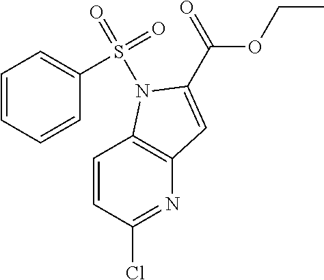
C1=CC(Cl)=NC2=C1N(S(C1=CC=CC=C1)(=O)=O)C(C(OCC)=O)=C2
